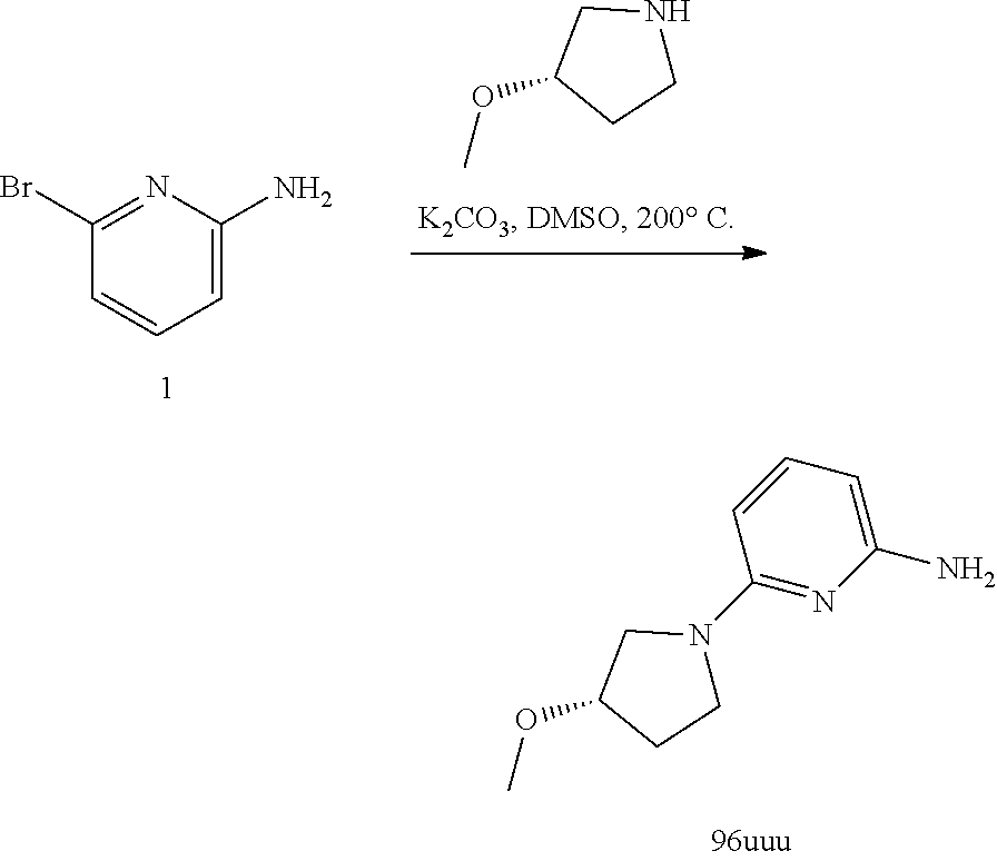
C1=C(N)N=C(Br)C=C1.C1(OC)CCNC1.C1(OC)CCN(C2=NC(N)=CC=C2)C1
